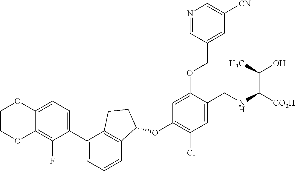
C1(C2=CC=CC3=C2CCC3OC2=C(Cl)C=C(CNC([CO2H])C(O)C)C(OCC3=CC([CN])=CN=C3)=C2)=CC=C2C(=C1F)OCCO2
